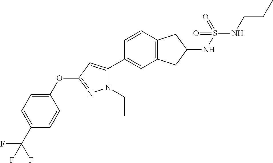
C1=CC2=C(C=C1C1=CC(OC3=CC=C(C(F)(F)F)C=C3)=NN1CC)CC(NS(=O)(NCCC)=O)C2
